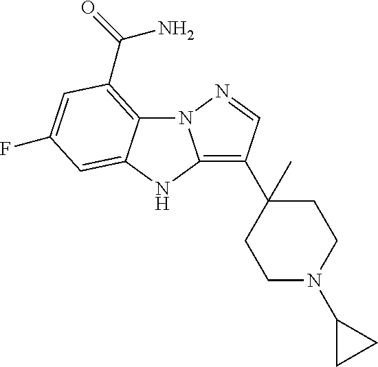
N12C3=C(C(N)=O)C=C(F)C=C3NC1=C(C1(C)CCN(C3CC3)CC1)C=N2
